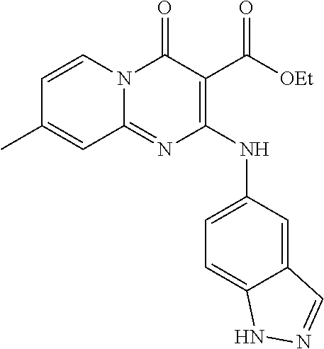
C1=CN2C(=NC(NC3=CC=C4C(=C3)C=NN4)=C(C([OEt])=O)C2=O)C=C1C
